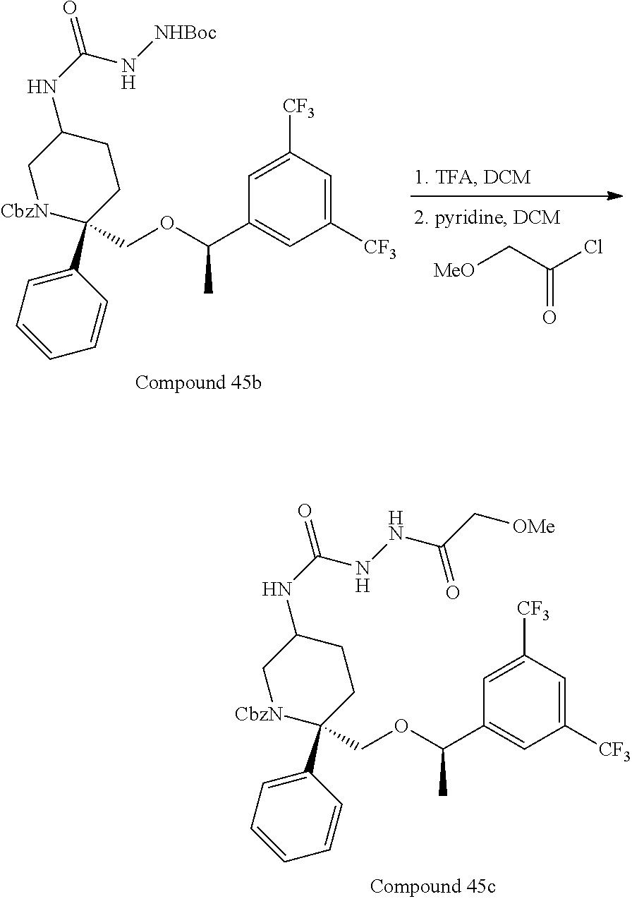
[MeO]CC(Cl)=O.C1([CF3])=CC(C(OCC2(C3=CC=CC=C3)[CbzN]CC(NC(N[NHBoc])=O)CC2)C)=CC([CF3])=C1.C1(C2(COC(C3=CC([CF3])=CC([CF3])=C3)C)[CbzN]CC(NC(=O)NNC(C[OMe])=O)CC2)=CC=CC=C1
